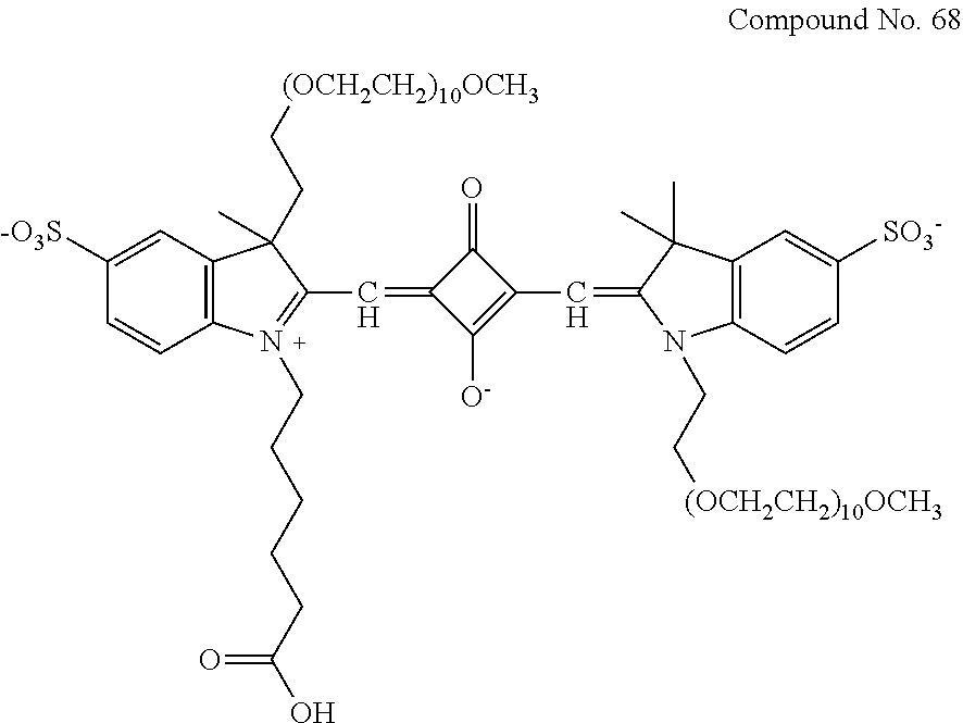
C1([-O3S])=CC2=C(C=C1)N(CCCCCC(=O)O)=C(C=C1C([O-])=C(C=C3C(C)(C)C4=C(N3CC[(OCH2CH2)10OCH3])C=CC([SO3-])=C4)C1=O)C2(CC[(OCH2CH2)10OCH3])C
